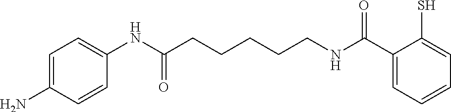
C1=CC(N)=CC=C1NC(CCCCCNC(C1=CC=CC=C1S)=O)=O
